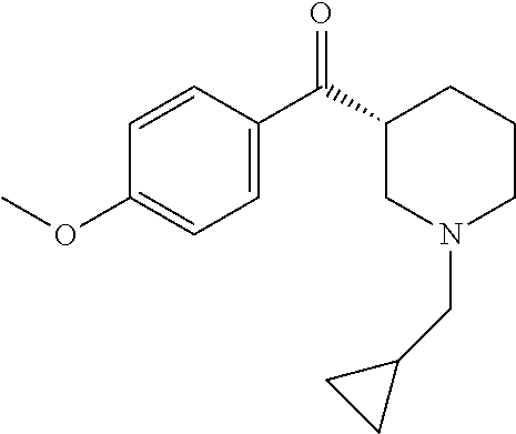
C1=CC(C(C2CN(CC3CC3)CCC2)=O)=CC=C1OC
